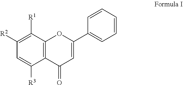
C1([R2])=C([R1])C2=C(C([R3])=C1)C(=O)C=C(C1=CC=CC=C1)O2
